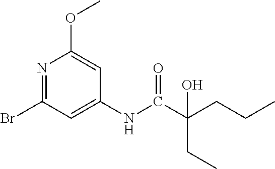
N1=C(Br)C=C(NC(C(CCC)(CC)O)=O)C=C1OC
